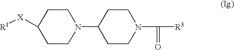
[R1][X]C1CCN(C2CCN(C([R3])=O)CC2)CC1
